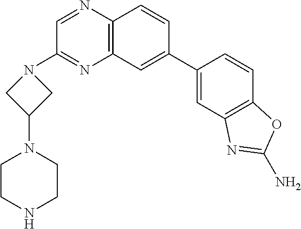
C12=C(C=C(C3=CC4=C(C=C3)OC(N)=N4)C=C1)N=C(N1CC(N3CCNCC3)C1)C=N2
